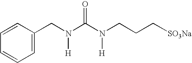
C1=CC(CN(C(N(CCC[SO3Na])[H])=O)[H])=CC=C1
